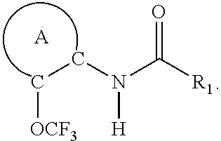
N([H])(C(=O)[R1])CC[OCF3].[A]
